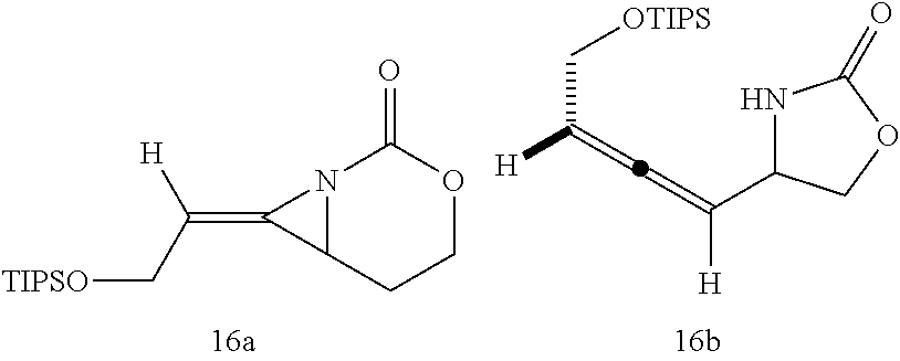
N12C(C1=C(C[TIPSO])[H])CCOC2=O.C(=C)(C[OTIPS])[H].C(=C)(C1NC(=O)OC1)[H]
